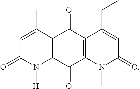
C1=C(C)C2=C(N([H])C1=O)C(=O)C1=C(C2=O)C(CC)=CC(=O)N1C
